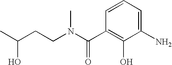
CC(O)CCN(C)C(C1=C(O)C(N)=CC=C1)=O
